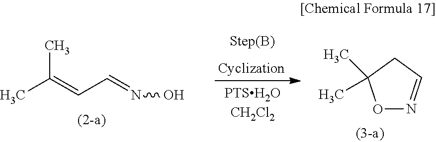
O1N=CCC1(C)C.CC(C)=CC=NO
